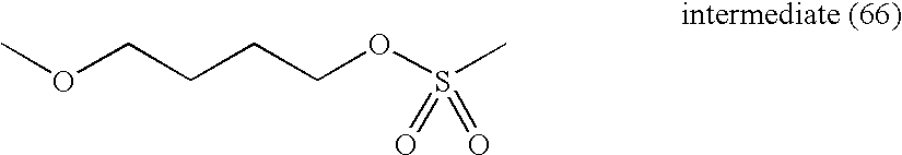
COCCCCOS(C)(=O)=O
